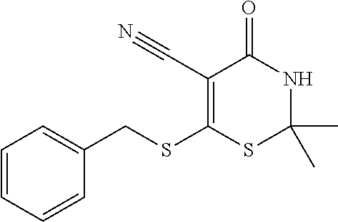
C1=CC=CC(CSC2=C(C#N)C(=O)NC(C)(C)S2)=C1
